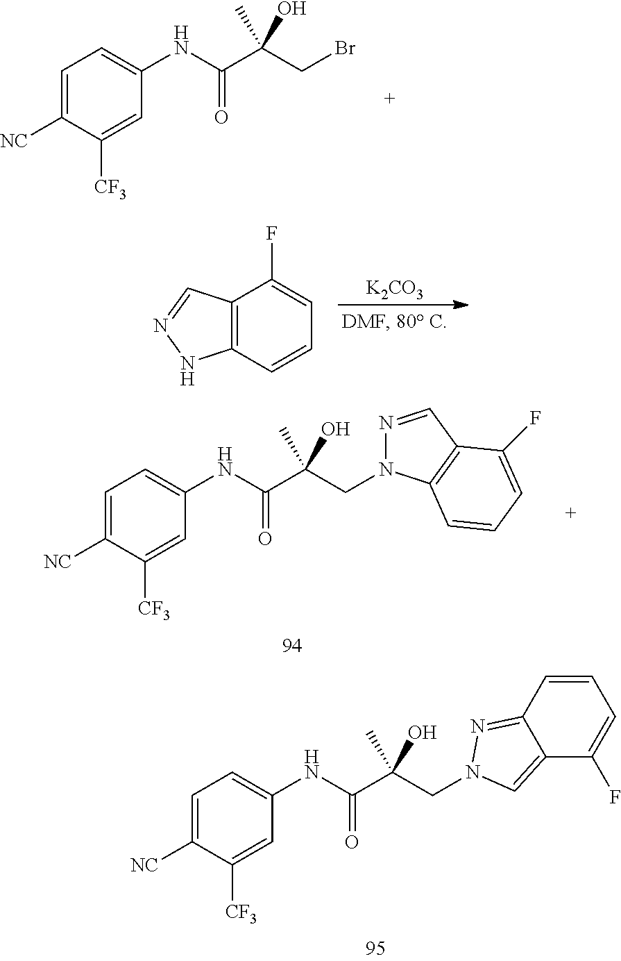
C1=C([NC])C([CF3])=CC(NC(C(CBr)(C)O)=O)=C1.[K2CO3].C12=C(C=NN1)C(F)=CC=C2.C1=C([NC])C([CF3])=CC(NC(C(CN2N=CC3=C2C=CC=C3F)(C)O)=O)=C1.C1=C([NC])C([CF3])=CC(NC(C(CN2N=C3C=CC=C(F)C3=C2)(C)O)=O)=C1
